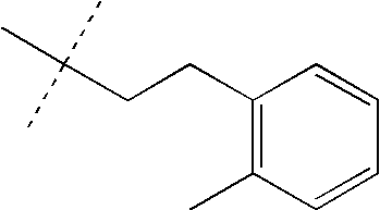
C(CCC1=C(C)C=CC=C1)(C)(C)C
